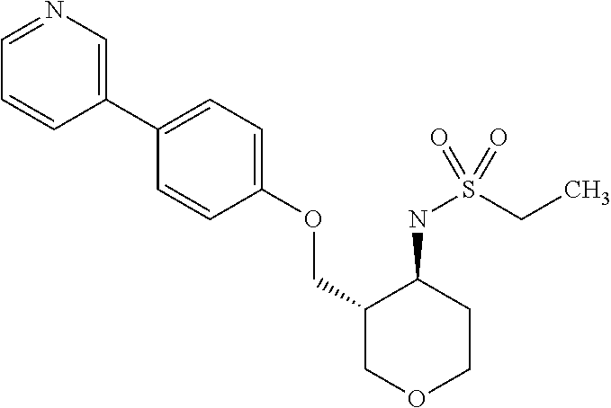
C1(C2=CN=CC=C2)=CC=C(OCC2COCCC2NS(CC)(=O)=O)C=C1
